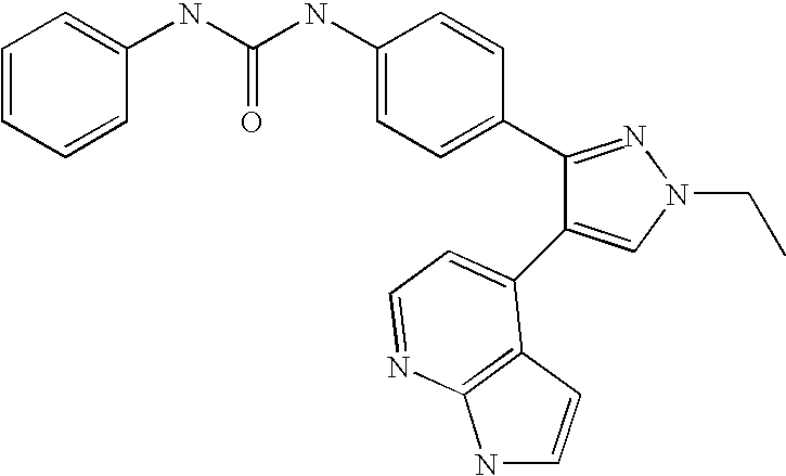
C1=CC=CC(NC(NC2=CC=C(C3=NN(CC)C=C3C3=CC=NC4=C3C=CN4)C=C2)=O)=C1
